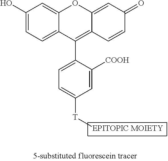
OC1=CC=C2C(=C1)OC1=CC(=O)C=CC1=C2C1=CC=C([T]C)C=C1[COOH].[EPITOPIC MOIETY]
